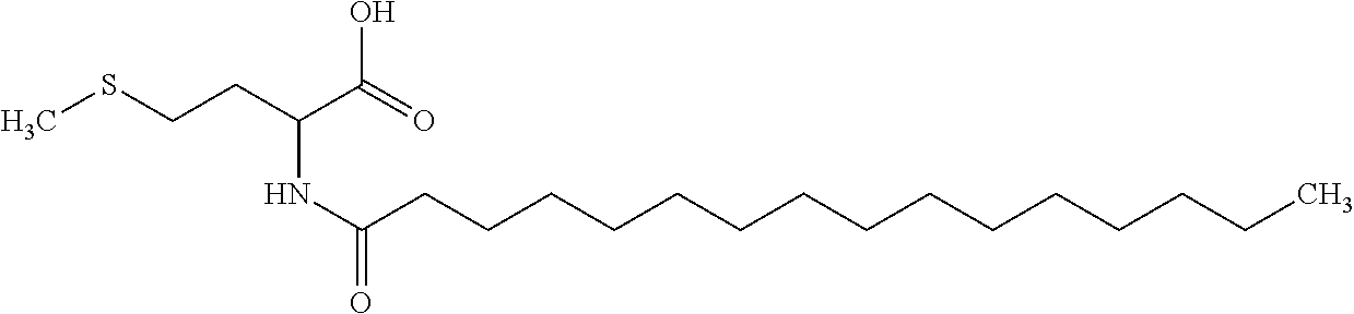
CSCCC(C(=O)O)NC(=O)CCCCCCCCCCCCCCC
